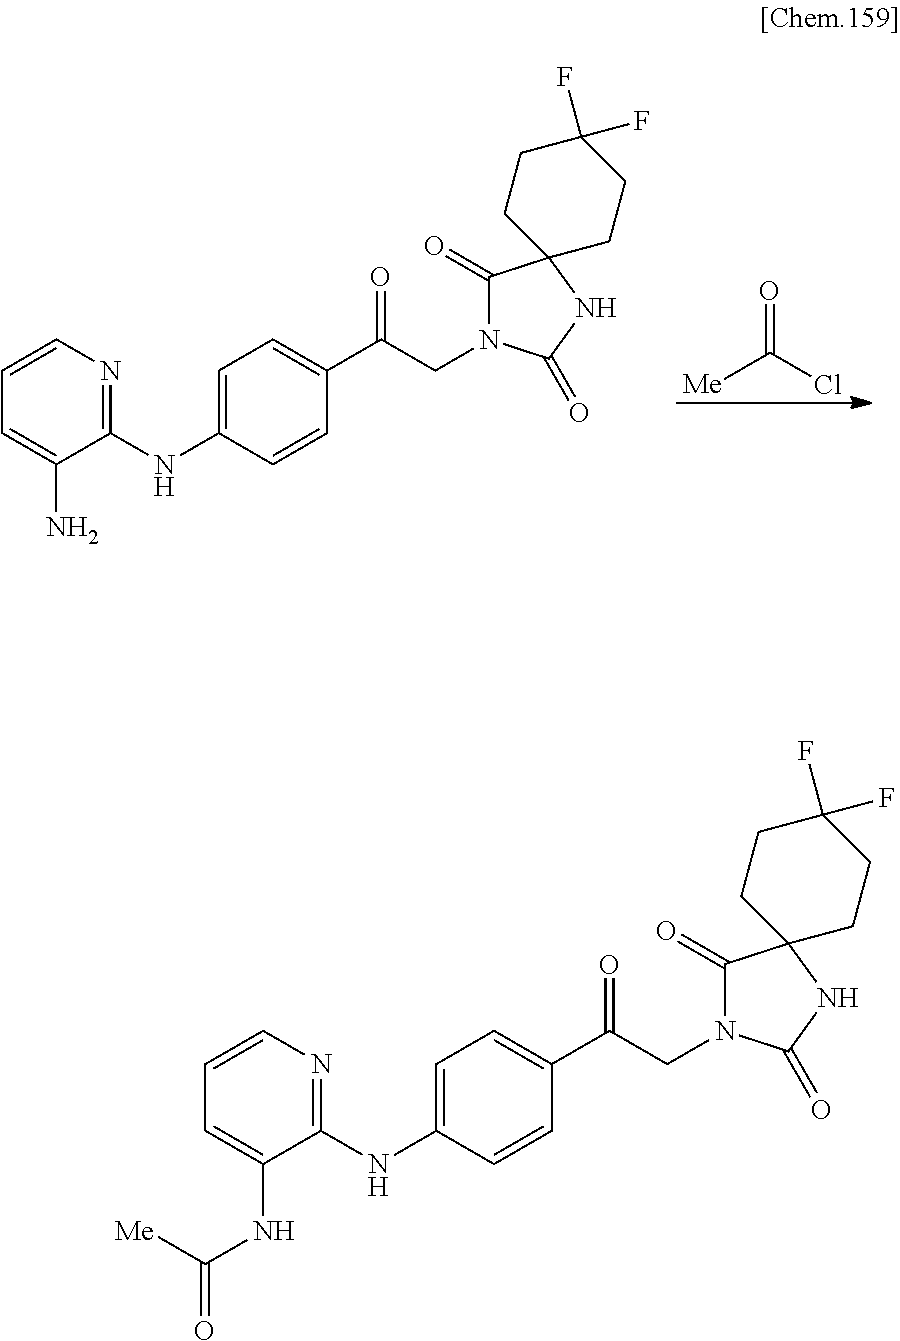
[Me]C(Cl)=O.C1=CN=C(NC2=CC=C(C(CN3C(=O)C4(NC3=O)CCC(F)(F)CC4)=O)C=C2)C(N)=C1.C1=CN=C(NC2=CC=C(C(CN3C(=O)C4(NC3=O)CCC(F)(F)CC4)=O)C=C2)C(NC([Me])=O)=C1
